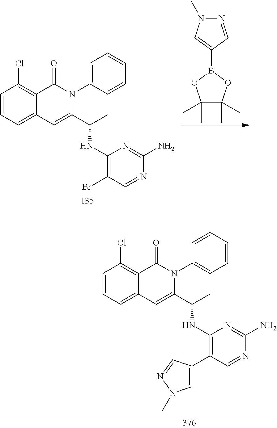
C1=CC=C2C(=C1Cl)C(=O)N(C1=CC=CC=C1)C(C(C)NC1=C(C3=CN(C)N=C3)C=NC(N)=N1)=C2.C1=CC=C2C(=C1Cl)C(=O)N(C1=CC=CC=C1)C(C(C)NC1=C(Br)C=NC(N)=N1)=C2.C1(C)(C)C(C)(C)OB(C2=CN(C)N=C2)O1
